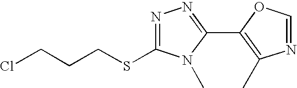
N1=C(SCCCCl)N(C)C(C2=C(C)N=CO2)=N1
